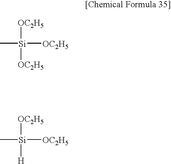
C[Si]([OC2H5])([OC2H5])[OC2H5].C[Si]([OC2H5])([OC2H5])[H]
